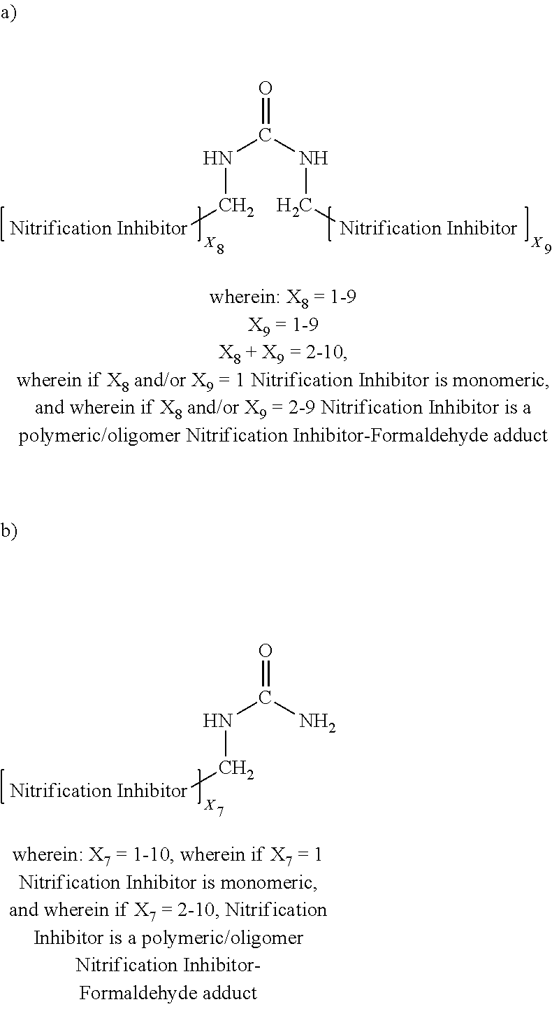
O=C(NC[Nitrification Inhibitor])NC[Nitrification Inhibitor].[X].[X].O=C(N)NC[Nitrification Inhibitor].[X]
